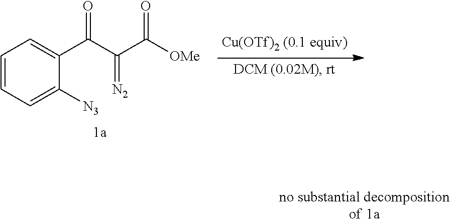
O=C(C1=CC=CC=C1[N3])C(=[N2])C(=O)[OMe]
